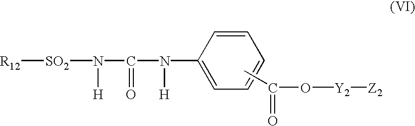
N(C1=CC=CC=C1)(C(N([SO2][R12])[H])=O)[H].CC(O[Y2][Z2])=O
